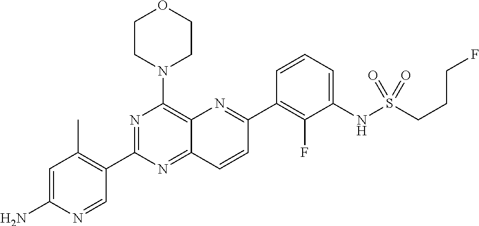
C12=NC(C3=C(C)C=C(N)N=C3)=NC(N3CCOCC3)=C1N=C(C1=C(F)C(NS(CCCF)(=O)=O)=CC=C1)C=C2
